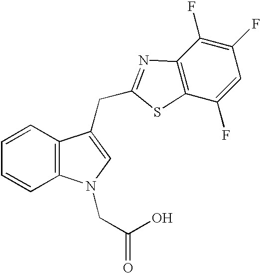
C1=CC2=C(C=C1)C(CC1=NC3=C(C(F)=CC(F)=C3F)S1)=CN2CC(O)=O
